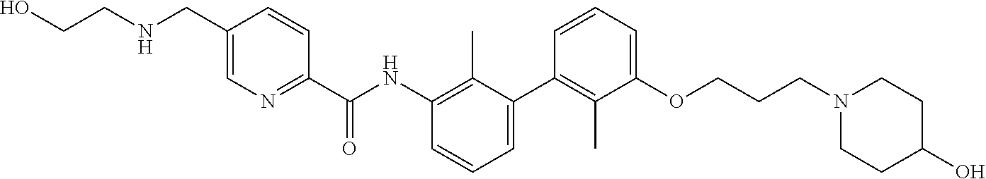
N(CC1=CN=C(C(NC2=C(C)C(C3=C(C)C(OCCCN4CCC(O)CC4)=CC=C3)=CC=C2)=O)C=C1)CCO
